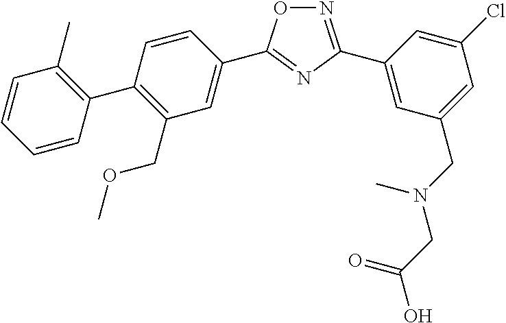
N1=C(C2=CC(CN(CC(O)=O)C)=CC(Cl)=C2)N=C(C2=CC(COC)=C(C3=C(C)C=CC=C3)C=C2)O1
